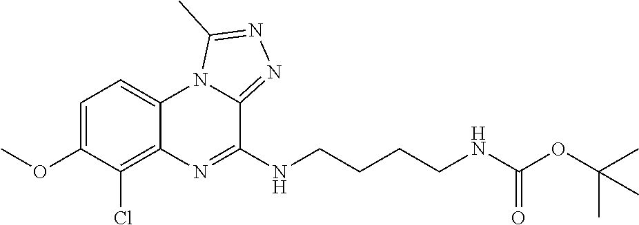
COC1=CC=C2C(=C1Cl)N=C(NCCCCNC(OC(C)(C)C)=O)C1=NN=C(C)N21
